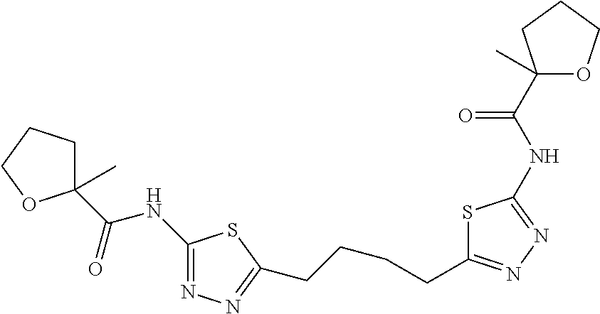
C1(C(NC2=NN=C(CCCCC3=NN=C(NC(C4(C)CCCO4)=O)S3)S2)=O)(C)OCCC1
